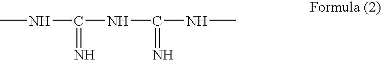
CNC(NC(NC)=N)=N
